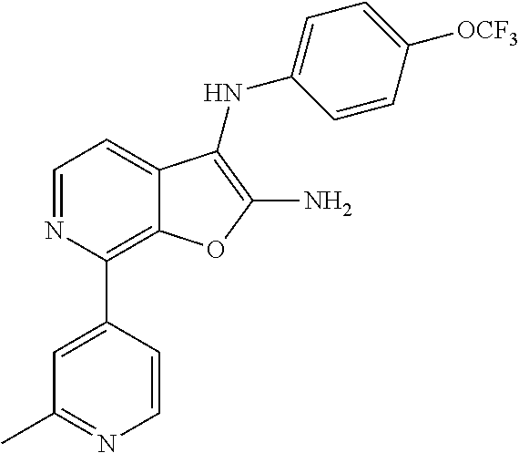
C1(C2=CC(C)=NC=C2)=C2C(=CC=N1)C(NC1=CC=C([OCF3])C=C1)=C(N)O2
